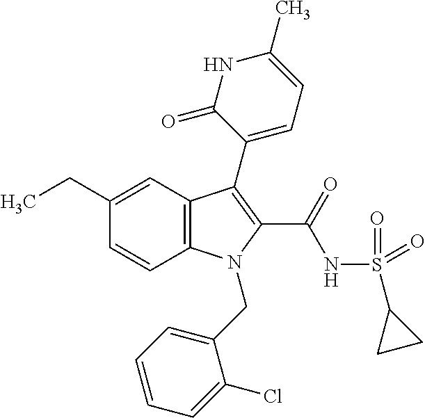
C1(CC)=CC2=C(C=C1)N(CC1=CC=CC=C1Cl)C(C(NS(C1CC1)(=O)=O)=O)=C2C1=CC=C(C)NC1=O
